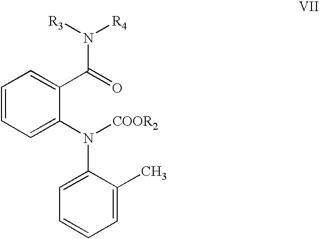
C1=CC=C(N([COOR2])C2=CC=CC=C2C)C(C(=O)N([R3])[R4])=C1
